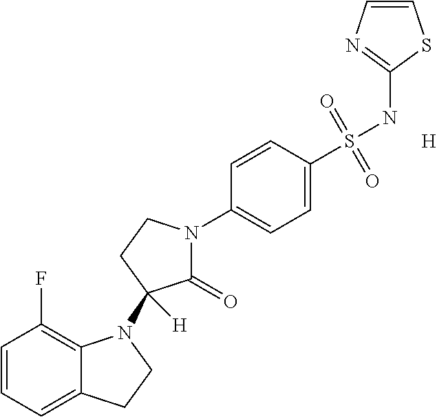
C1=CC=C2C(=C1F)N(C1([H])C(=O)N(C3=CC=C(S(NC4=NC=CS4)(=O)=O)C=C3)CC1)CC2.[H]
